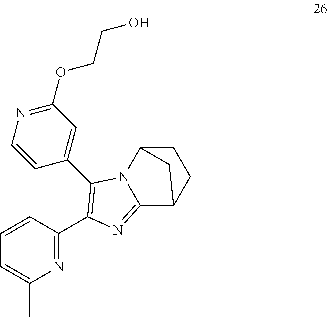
N1=C(C2=C(C3=CC(OCCO)=NC=C3)N3C4CCC(C3=N2)C4)C=CC=C1C
